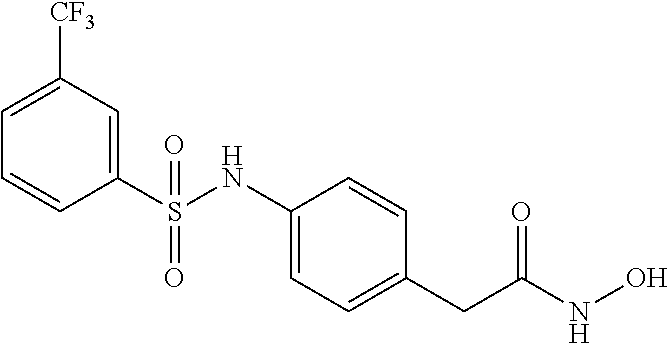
C1(S(NC2=CC=C(CC(NO)=O)C=C2)(=O)=O)=CC([CF3])=CC=C1
